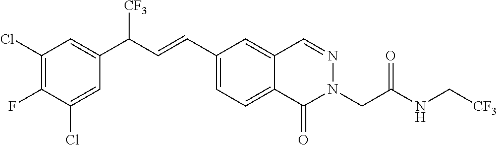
C12=CC=C(C=CC(C3=CC(Cl)=C(F)C(Cl)=C3)[CF3])C=C1C=NN(CC(=O)NC[CF3])C2=O
